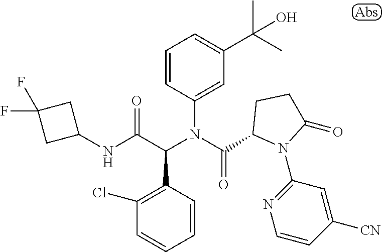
C1=CC(C(C(NC2CC(F)(F)C2)=O)N(C(=O)C2N(C3=NC=CC([CN])=C3)C(=O)CC2)C2=CC(C(C)(C)O)=CC=C2)=C(Cl)C=C1
